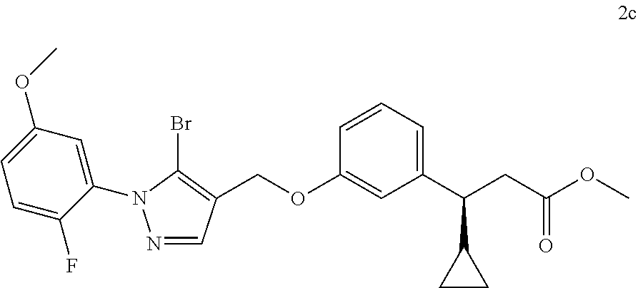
N1=CC(COC2=CC(C(C3CC3)CC(=O)OC)=CC=C2)=C(Br)N1C1=CC(OC)=CC=C1F
